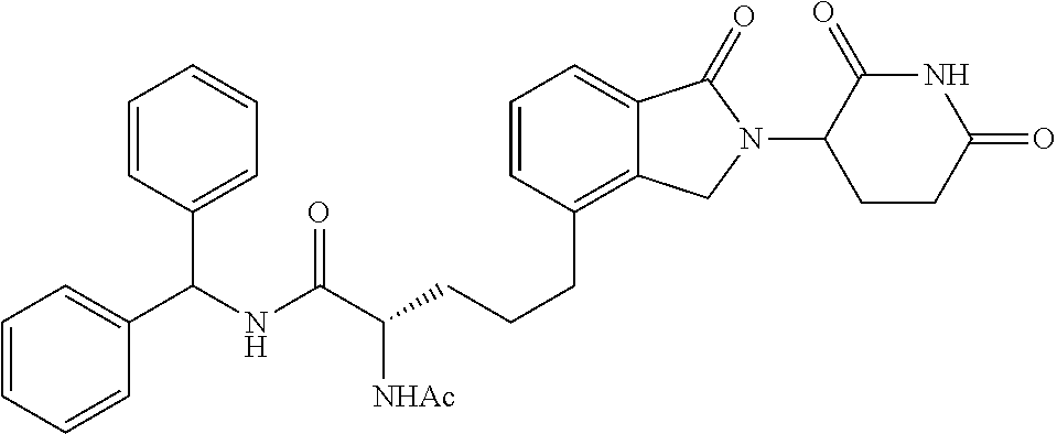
C(CCC1=C2C(=CC=C1)C(=O)N(C1C(=O)NC(=O)CC1)C2)C(C(NC(C1=CC=CC=C1)C1=CC=CC=C1)=O)[NHAc]
